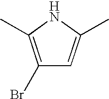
C1(Br)=C(C)NC(C)=C1
